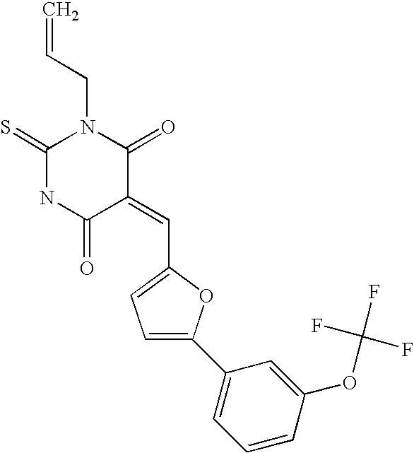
C1(=S)NC(=O)C(=CC2=CC=C(C3=CC=CC(OC(F)(F)F)=C3)O2)C(=O)N1CC=C
